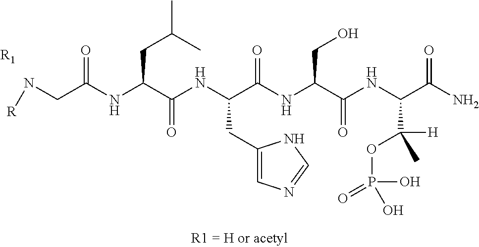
N(CC(NC(C(NC(C(NC(C(NC(C(N)=O)C([H])(C)OP(O)(O)=O)=O)CO)=O)CC1=CN=CN1)=O)CC(C)C)=O)[R].[R1]
